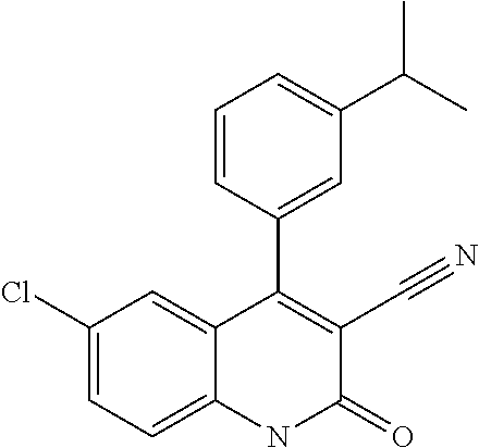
C1(Cl)=CC=C2C(=C1)C(C1=CC(C(C)C)=CC=C1)=C(C#N)C(=O)N2
